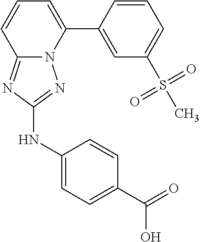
C1=CC(C2=CC=CC3=NC(NC4=CC=C(C(=O)O)C=C4)=NN23)=CC(S(C)(=O)=O)=C1
